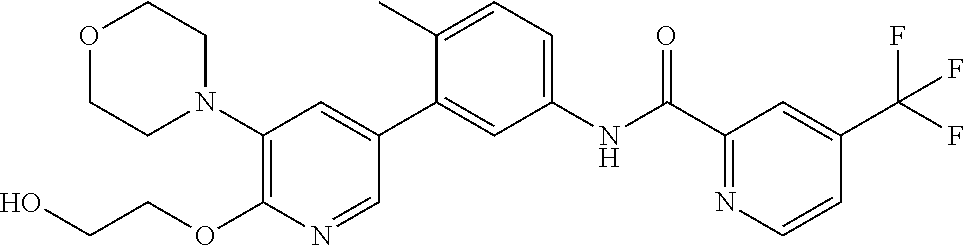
O1CCN(C2=C(OCCO)N=CC(C3=CC(NC(C4=NC=CC(C(F)(F)F)=C4)=O)=CC=C3C)=C2)CC1
